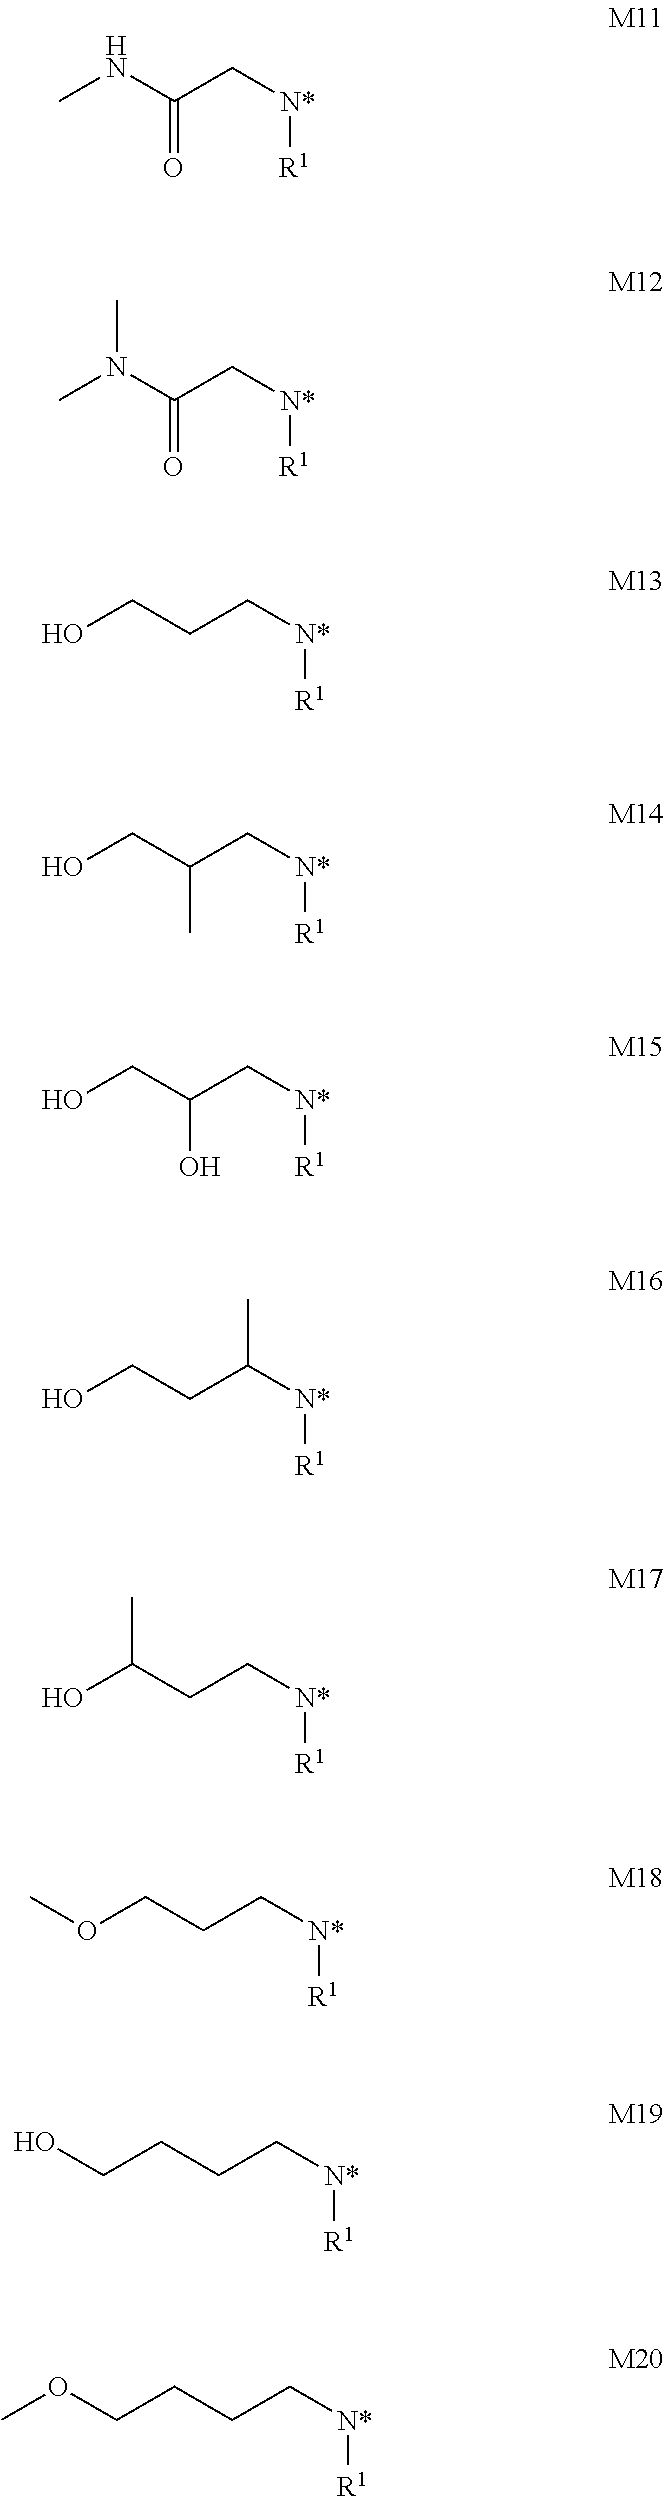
CNC(C[N*][R1])=O.CN(C(C[N*][R1])=O)C.OCCC[N*][R1].OCC(C[N*][R1])C.OCC(C[N*][R1])O.OCCC([N*][R1])C.OC(CC[N*][R1])C.COCCC[N*][R1].OCCCC[N*][R1].O(CCCC[N*][R1])C
